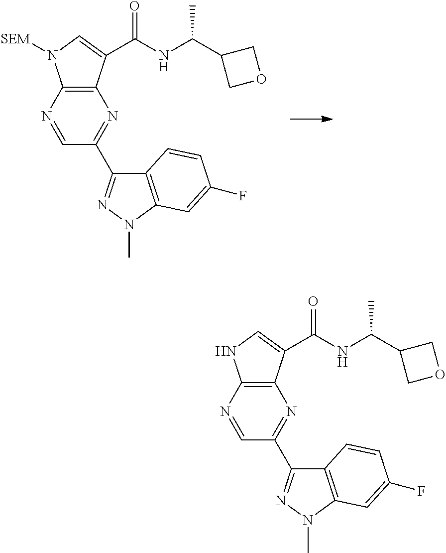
C12=C(N=CC(C3=NN(C)C4=C3C=CC(F)=C4)=N1)N([SEM])C=C2C(NC(C1COC1)C)=O.C12=C(N=CC(C3=NN(C)C4=C3C=CC(F)=C4)=N1)NC=C2C(NC(C1COC1)C)=O
